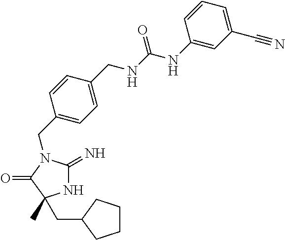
N1C(=N)N(CC2=CC=C(CNC(NC3=CC(C#N)=CC=C3)=O)C=C2)C(=O)C1(C)CC1CCCC1
